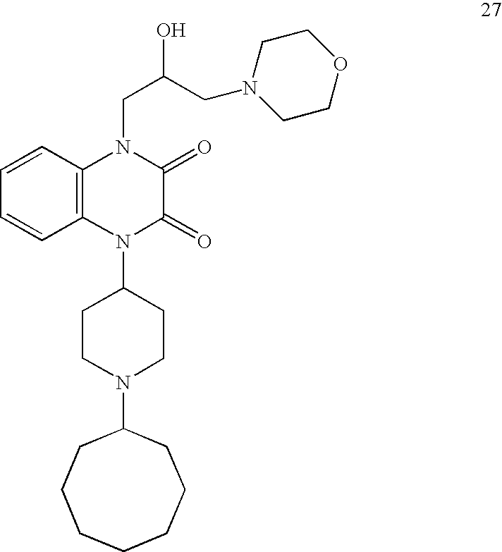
C1=CC2=C(C=C1)N(C1CCN(C3CCCCCCC3)CC1)C(=O)C(=O)N2CC(CN1CCOCC1)O
